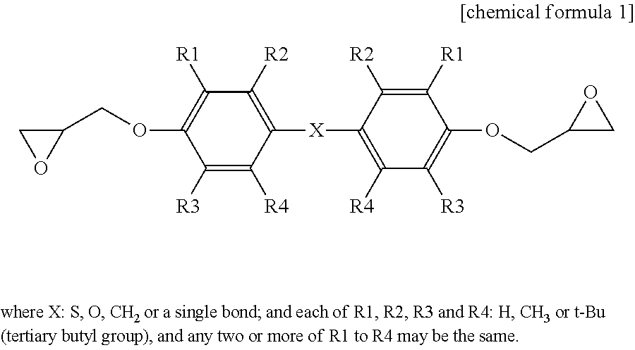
C1([R1])=C(OCC2CO2)C([R3])=C([R4])C([X]C2=C([R4])C([R3])=C(OCC3CO3)C([R1])=C2[R2])=C1[R2]
